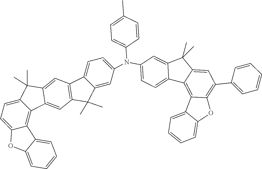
C1(C)=CC=C(N(C2=CC=C3C(=C2)C(C)(C)C2=CC(C4=CC=CC=C4)=C4C(=C32)C2=CC=CC=C2O4)C2=CC=C3C(=C2)C(C)(C)C2=C3C=C3C(C)(C)C4=CC=C5C(=C4C3=C2)C2=CC=CC=C2O5)C=C1
